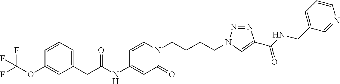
C(NC1=CC(=O)N(CCCCN2N=NC(C(NCC3=CC=CN=C3)=O)=C2)C=C1)(CC1=CC=CC(OC(F)(F)F)=C1)=O
